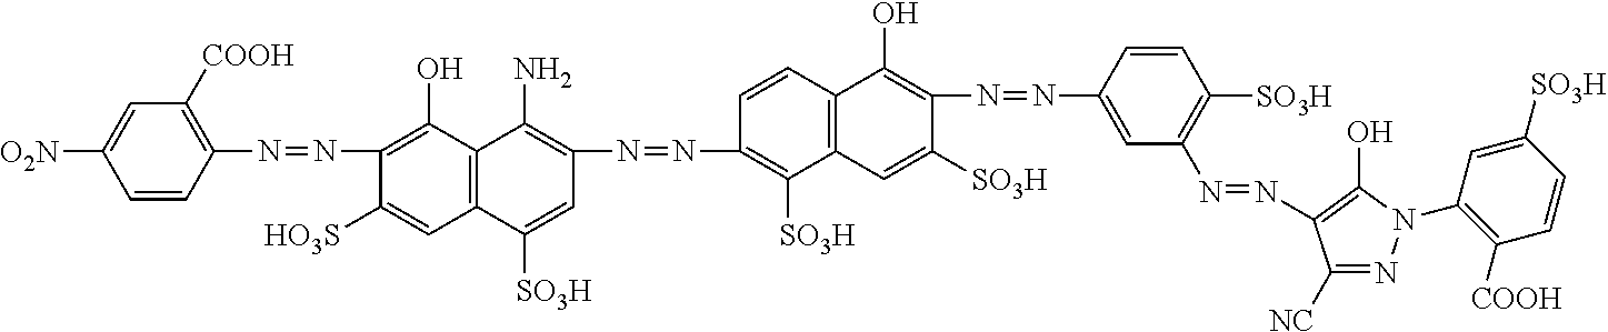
C1=CC(N=NC2=C(O)C3=C(C=C2[HO3S])C([SO3H])=CC(N=NC2=C([SO3H])C4=C(C=C2)C(O)=C(N=NC2=CC(N=NC5=C(O)N(C6=C([COOH])C=CC([SO3H])=C6)N=C5[NC])=C([SO3H])C=C2)C([SO3H])=C4)=C3N)=C([COOH])C=C1[O2N]
